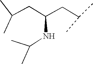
C(CC(CC(C)C)NC(C)C)(C)C
